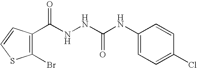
C1(C(NNC(NC2=CC=C(Cl)C=C2)=O)=O)=C(Br)SC=C1
